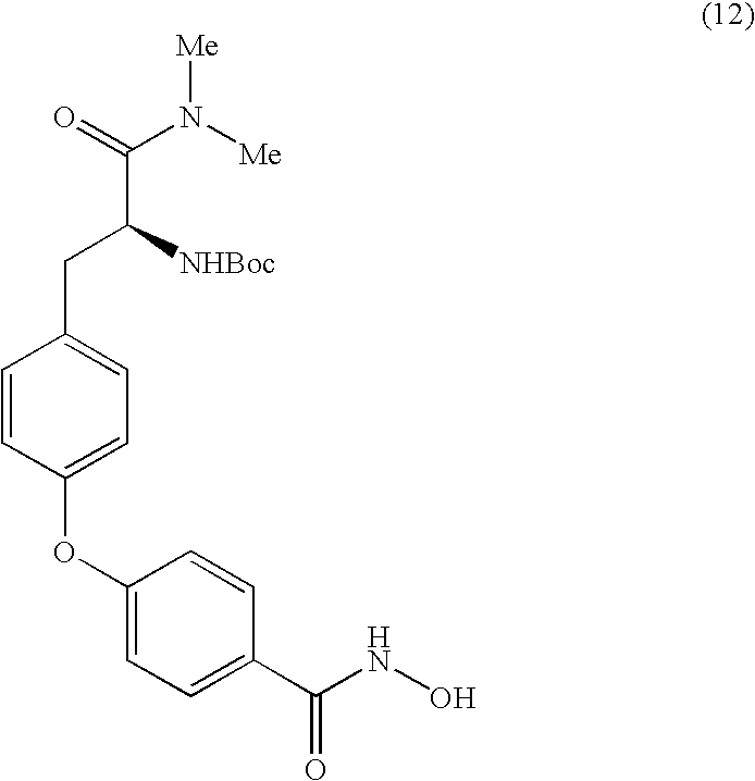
C1=CC(OC2=CC=C(C(NO)=O)C=C2)=CC=C1CC(C(N([Me])[Me])=O)[NHBoc]
